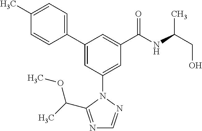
C1(C2=CC(N3N=CN=C3C(OC)C)=CC(C(NC(CO)C)=O)=C2)=CC=C(C)C=C1
